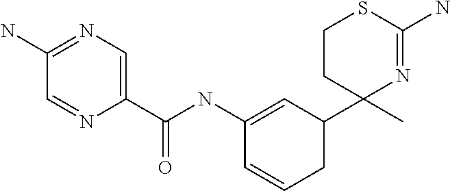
C1(C(NC2=CC(C3(C)N=C(N)SCC3)CC=C2)=O)=CN=C(N)C=N1
